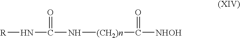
N(C(=O)N[(CH2)n]C([NHOH])=O)[R]
